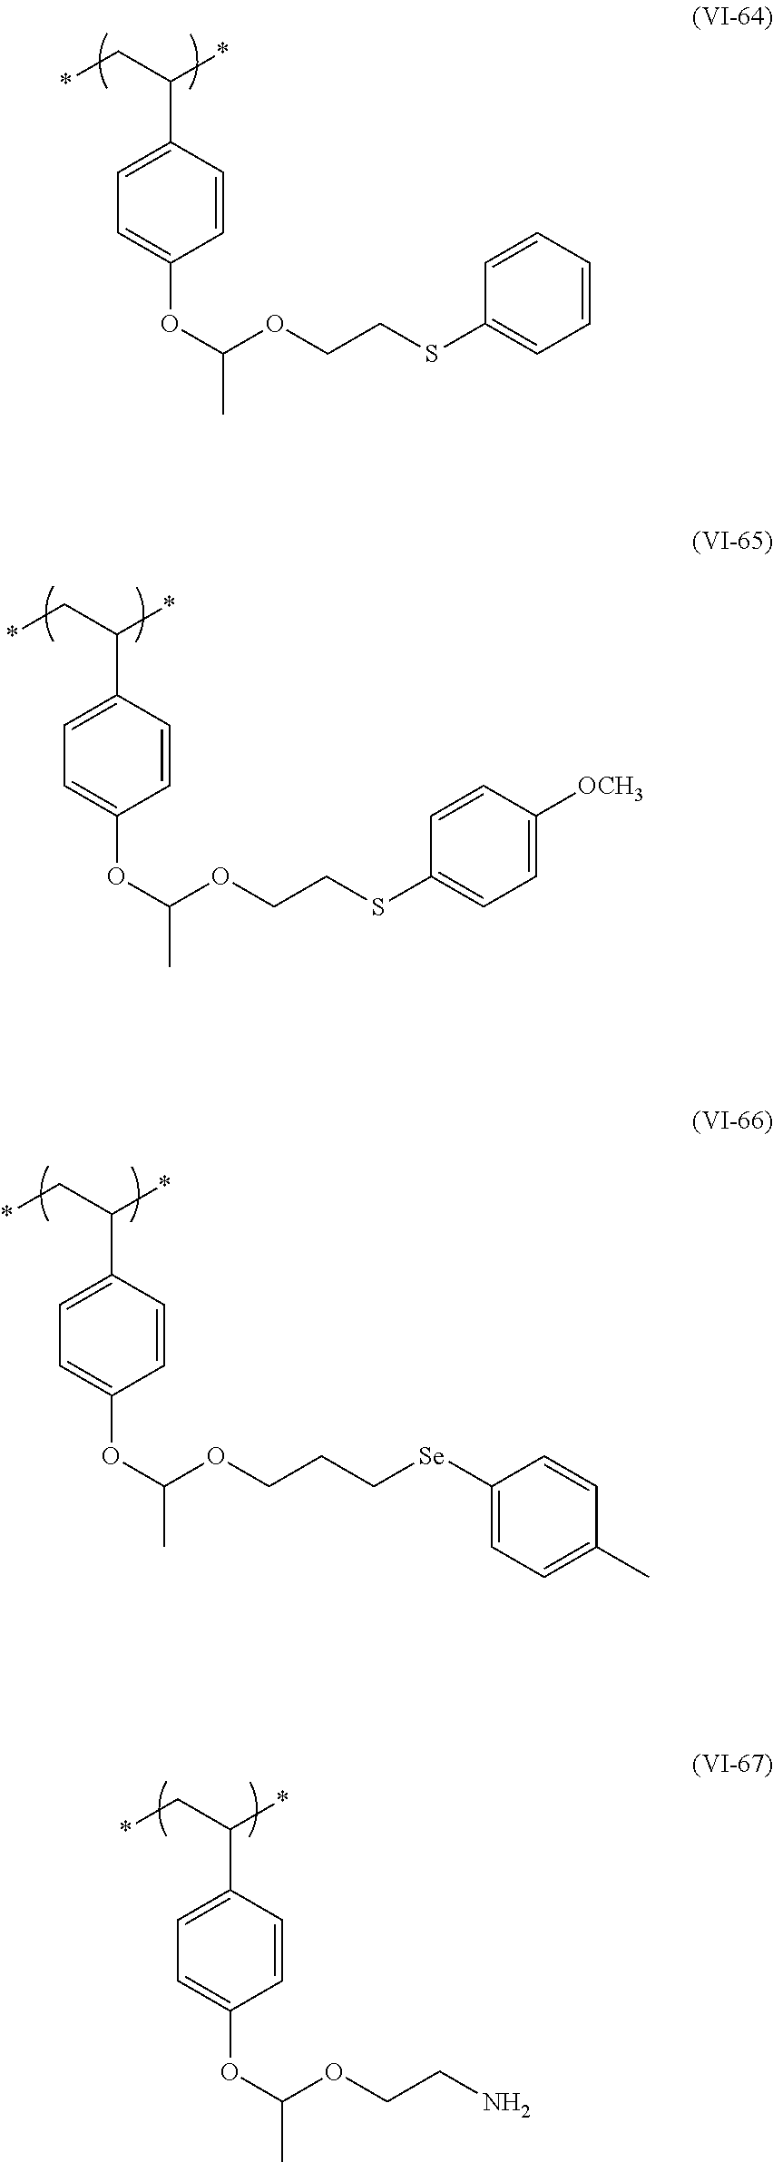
*CC(*)C1=CC=C(OC(OCCSC2=CC=CC=C2)C)C=C1.*CC(*)C1=CC=C(OC(OCCSC2=CC=C([OCH3])C=C2)C)C=C1.*CC(*)C1=CC=C(OC(OCCC[Se]C2=CC=C(C)C=C2)C)C=C1.*CC(*)C1=CC=C(OC(OCCN)C)C=C1
